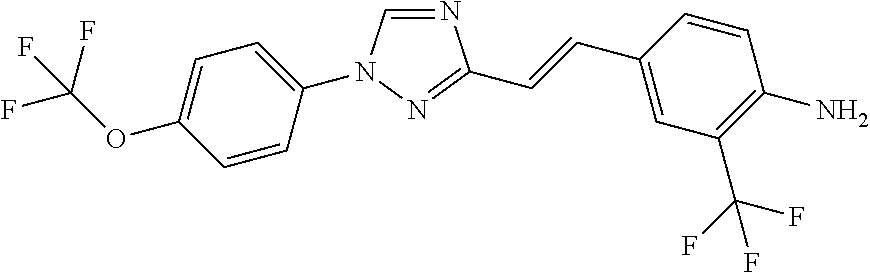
C1(N2C=NC(C=CC3=CC(C(F)(F)F)=C(N)C=C3)=N2)=CC=C(OC(F)(F)F)C=C1
